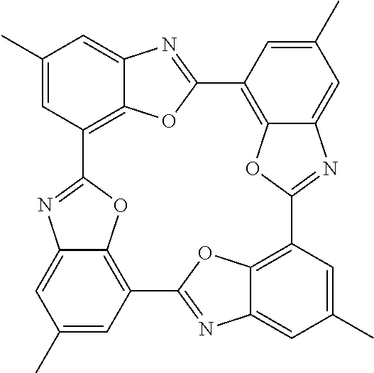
C12=C3C=C(C)C=C1N=C(O2)C1=C2C(=CC(C)=C1)N=C(O2)C1=C2C(=CC(C)=C1)N=C(C1=C4C(=CC(C)=C1)N=C3O4)O2
